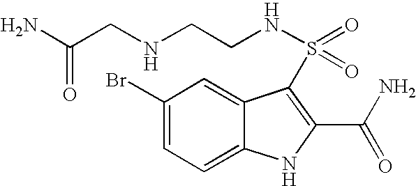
C1(Br)=CC=C2C(=C1)C(S(=O)(=O)NCCNCC(=O)N)=C(C(N)=O)N2
